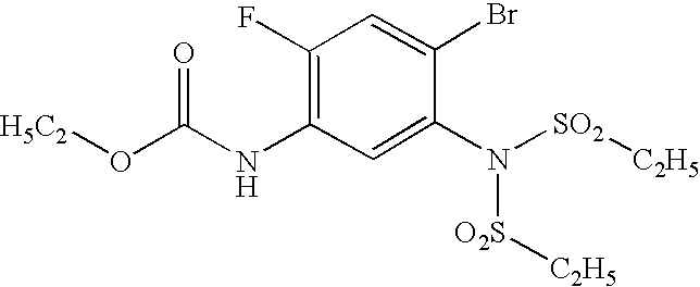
C1(NC(O[H5C2])=O)=C(F)C=C(Br)C(N([SO2][C2H5])[O2S][C2H5])=C1
